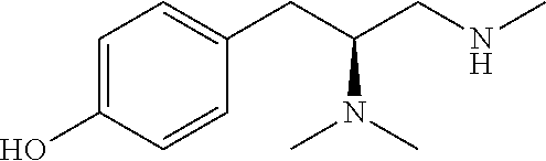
C1=C(O)C=CC(CC(CNC)N(C)C)=C1
